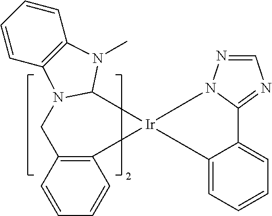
C12=CC=CC=C1[Ir]1(N3N=CN=C23)C2N(C3=C(C=CC=C3)N2C)CC2=C1C=CC=C2
